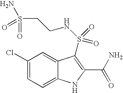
C1(Cl)=CC=C2C(=C1)C(S(NCCS(=O)(=O)N)(=O)=O)=C(C(N)=O)N2
